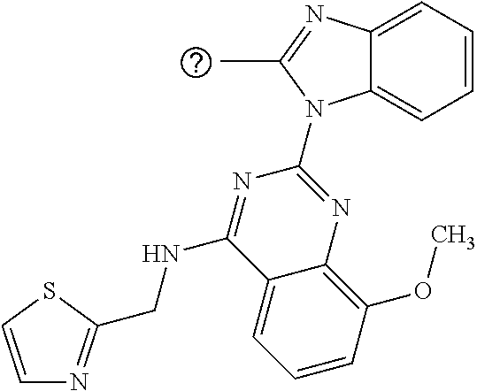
C12=CC=CC=C1N(C1=NC3=C(OC)C=CC=C3C(NCC3=NC=CS3)=N1)C(C)=N2
